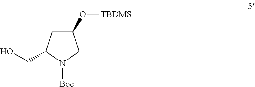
C1(O[TBDMS])CC(CO)N([Boc])C1
